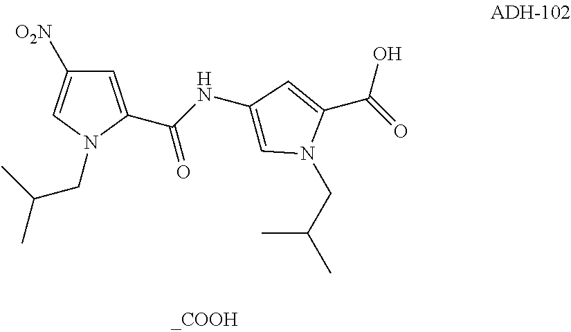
C1=C(C(NC2=CN(CC(C)C)C(C(O)=O)=C2)=O)N(CC(C)C)C=C1[O2N]
